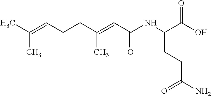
CC(=CCCC(=CC(=O)NC(C(=O)O)CCC(=O)N)C)C
